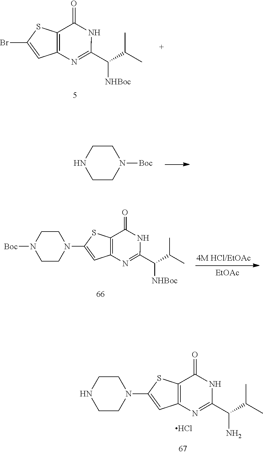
C12=C(SC(N3CCNCC3)=C1)C(=O)NC(C(C(C)C)N)=N2.Cl.C12=C(SC(Br)=C1)C(=O)NC(C(C(C)C)[NHBoc])=N2.C1CN([Boc])CCN1.C12=C(SC(N3CCN([Boc])CC3)=C1)C(=O)NC(C(C(C)C)[NHBoc])=N2.[EtOAc]
